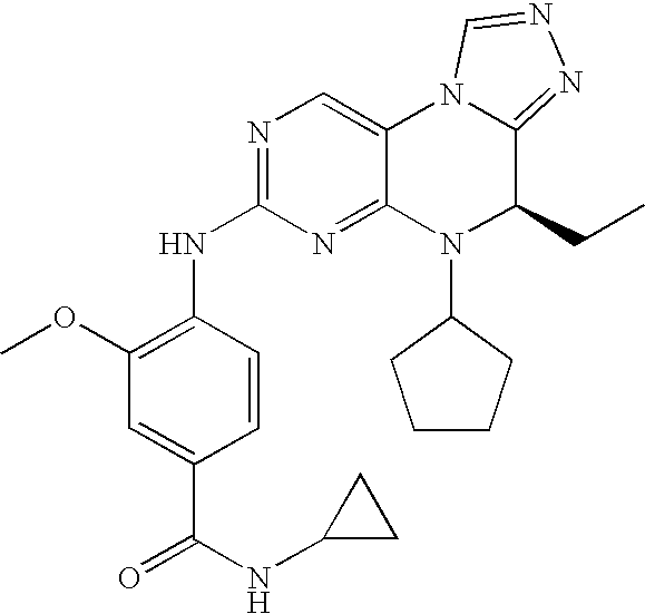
N1=C(NC2=C(OC)C=C(C(NC3CC3)=O)C=C2)N=C2C(=C1)N1C(=NN=C1)C(CC)N2C1CCCC1
